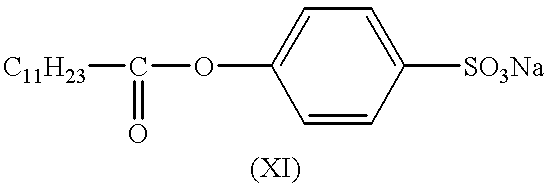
[C11H23]C(OC1=CC=C([SO3Na])C=C1)=O
